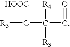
[R3]C([HOOC])C([R4])([R3])C=O
